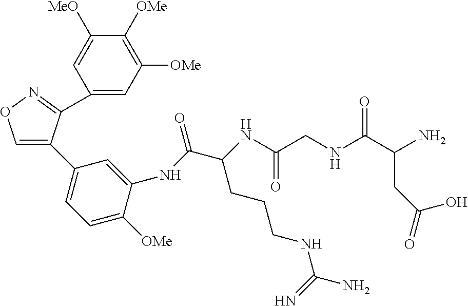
C1=C(C2=CC=C([OMe])C(NC(C(NC(CNC(C(N)CC(O)=O)=O)=O)CCCNC(N)=N)=O)=C2)C(C2=CC([OMe])=C([OMe])C([MeO])=C2)=NO1
